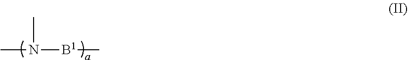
CN([B1]C)C
